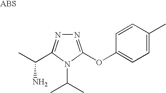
N1=C(OC2=CC=C(C)C=C2)N(C(C)C)C(C(C)N)=N1
